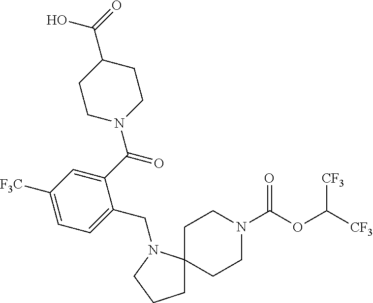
C1C2(N(CC3=CC=C([F3C])C=C3C(N3CCC(C(=O)O)CC3)=O)CC1)CCN(C(OC([CF3])[CF3])=O)CC2
